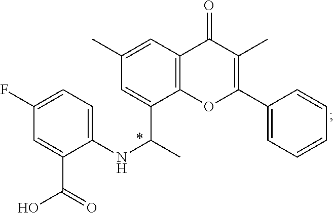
C1(F)=CC=C(NC(C)C2=CC(C)=CC3=C2OC(C2=CC=CC=C2)=C(C)C3=O)C(C(O)=O)=C1
